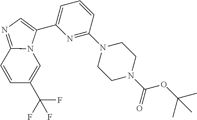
C12=NC=C(C3=CC=CC(N4CCN(C(=O)OC(C)(C)C)CC4)=N3)N1C=C(C(F)(F)F)C=C2
